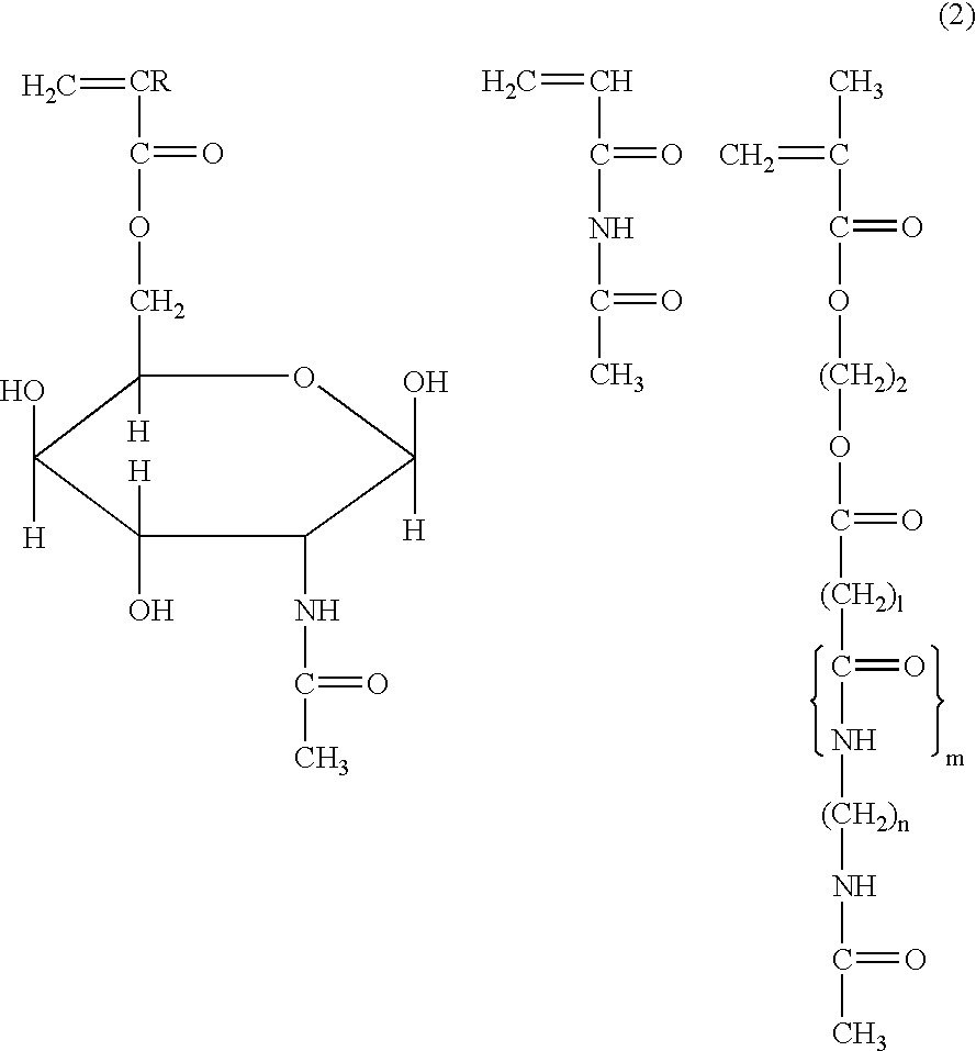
C=CC(NC(C)=O)=O.C=[CR]C(OCC1([H])C(O)([H])C(O)([H])C(NC(C)=O)C(O)([H])O1)=O.C(C)(=C)C(=O)O[(CH2)2]OC([(CH2)l]C(N[(CH2)n]NC(=O)C)=O)=O
